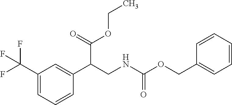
C1(C(F)(F)F)=CC=CC(C(CNC(OCC2=CC=CC=C2)=O)C(=O)OCC)=C1
